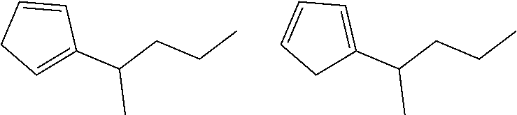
C1(C(CCC)C)=CCC=C1.C1(C(CCC)C)=CC=CC1
